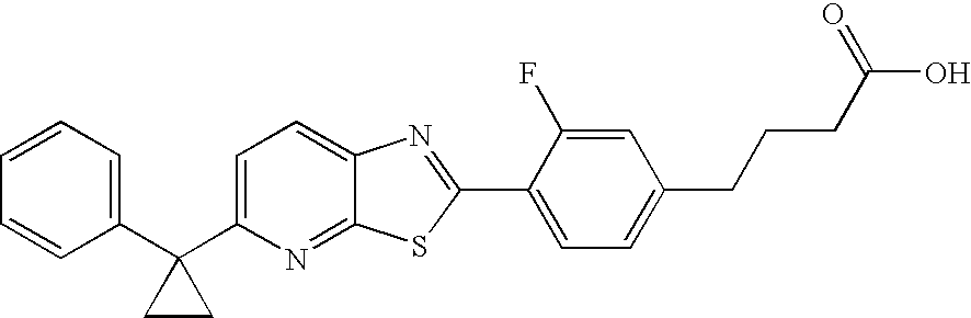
C1=CC=C(C2(C3=CC=C4C(=N3)SC(C3=CC=C(CCCC(O)=O)C=C3F)=N4)CC2)C=C1
